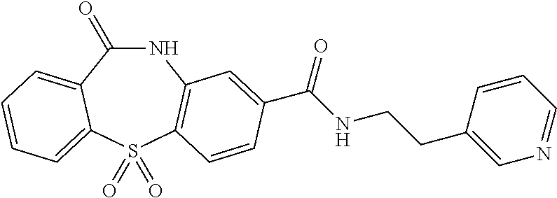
N1C(=O)C2=CC=CC=C2S(=O)(=O)C2=C1C=C(C(NCCC1=CN=CC=C1)=O)C=C2
